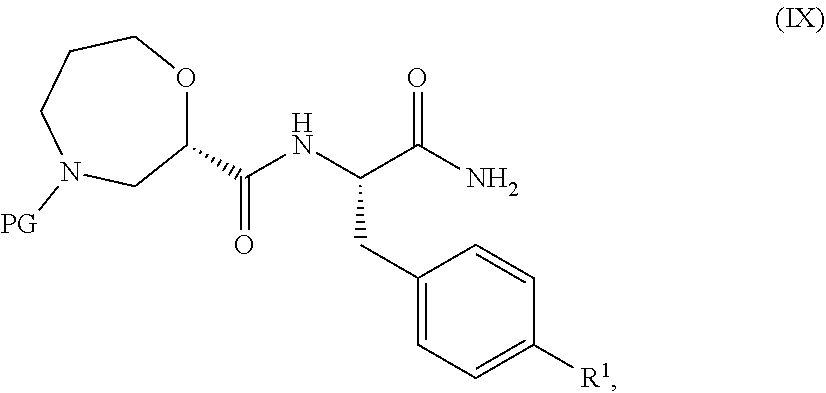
C1(C(=O)NC(C(N)=O)CC2=CC=C([R1])C=C2)OCCCN([PG])C1
